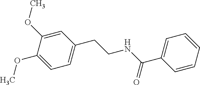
C(CC1=CC=C(OC)C(OC)=C1)NC(C1=CC=CC=C1)=O
